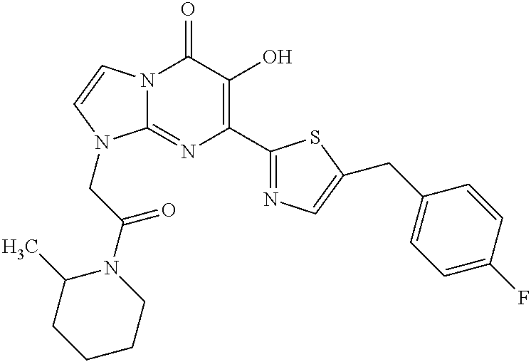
N12C(=NC(C3=NC=C(CC4=CC=C(F)C=C4)S3)=C(O)C1=O)N(CC(=O)N1C(C)CCCC1)C=C2
